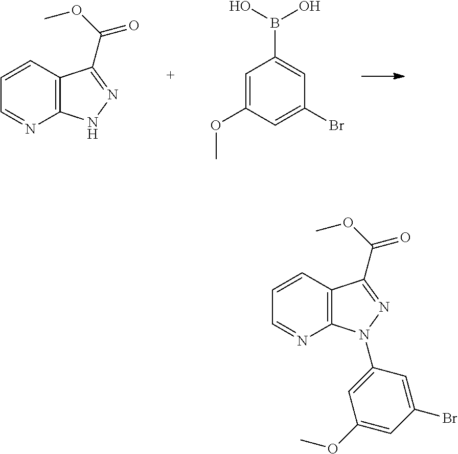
C1=CC2=C(N=C1)NN=C2C(=O)OC.C1=C(OC)C=C(Br)C=C1B(O)O.C1=CC2=C(N=C1)N(C1=CC(OC)=CC(Br)=C1)N=C2C(=O)OC
